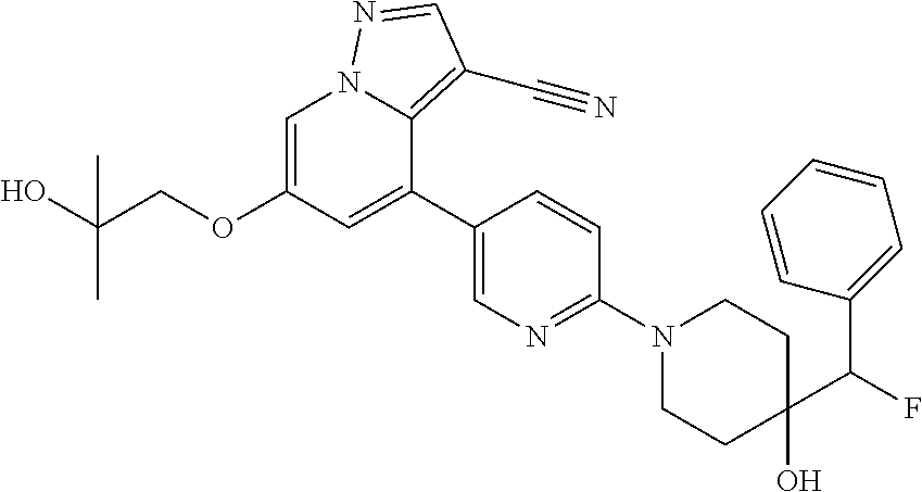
C1(O)(C(F)C2=CC=CC=C2)CCN(C2=NC=C(C3=CC(OCC(O)(C)C)=CN4C3=C(C#N)C=N4)C=C2)CC1
